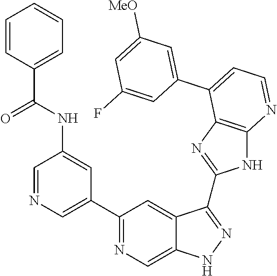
C1(C2=NC=C3C(=C2)C(C2=NC4=C(N2)N=CC=C4C2=CC([MeO])=CC(F)=C2)=NN3)=CN=CC(NC(=O)C2=CC=CC=C2)=C1
